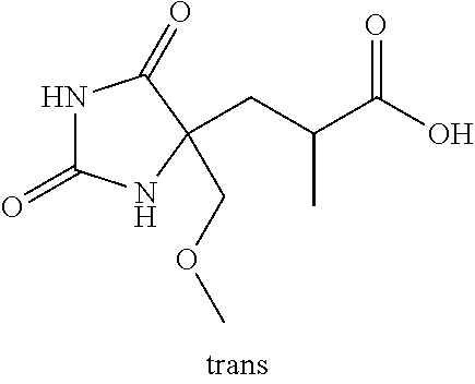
N1C(=O)NC(CC(C(O)=O)C)(COC)C1=O
